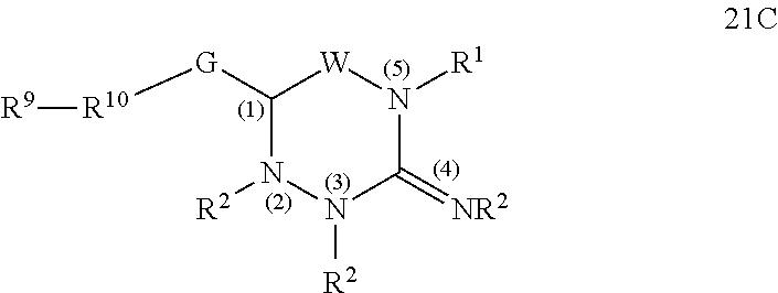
C1([G][R10][R9])N([R2])N([R2])C(=[NR2])N([R1])[W]1
